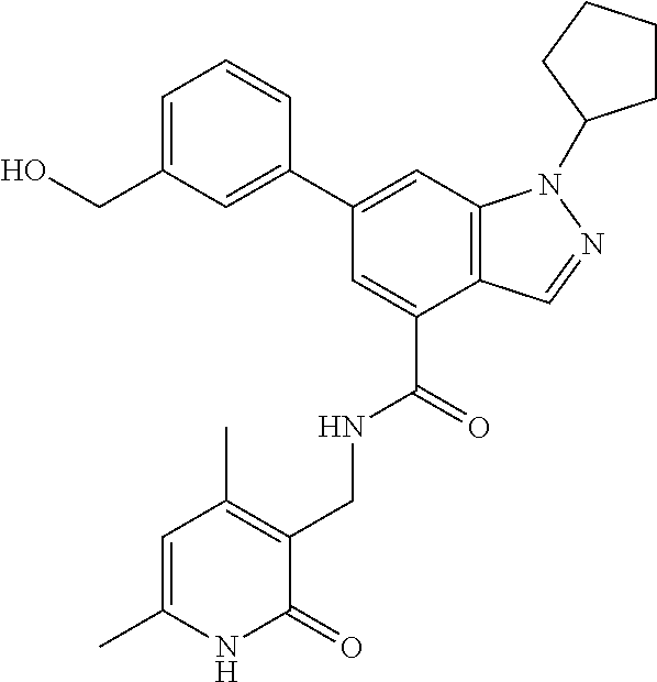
C1(C2=CC(CO)=CC=C2)=CC2=C(C(C(=O)NCC3=C(C)C=C(C)NC3=O)=C1)C=NN2C1CCCC1
